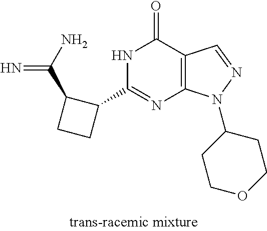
N1C(C2C(C(N)=N)CC2)=NC2=C(C1=O)C=NN2C1CCOCC1
